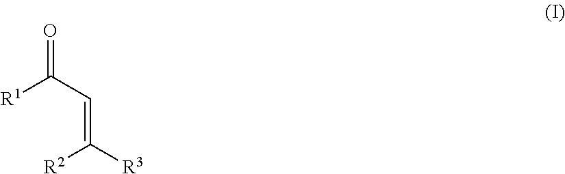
[R1]C(C=C([R2])[R3])=O
